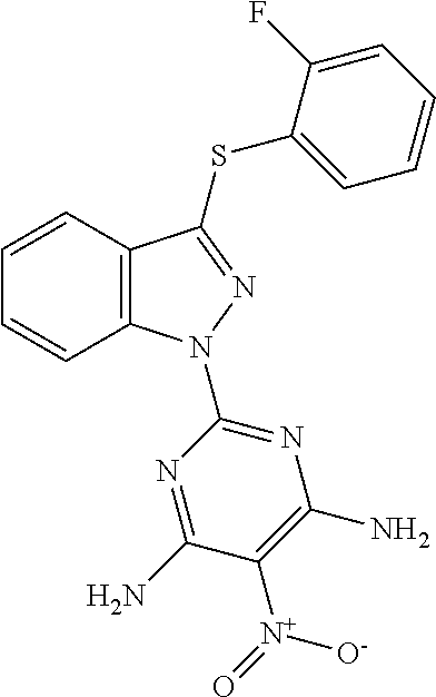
C1=CC2=C(C=C1)N(C1=NC(N)=C([N+](=O)[O-])C(N)=N1)N=C2SC1=CC=CC=C1F
